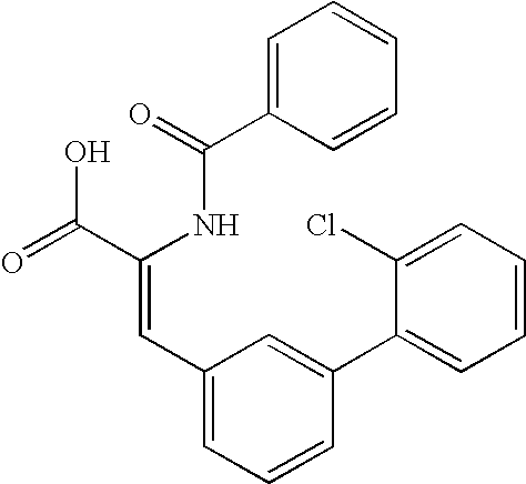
C1=C(C(=O)NC(C(=O)O)=CC2=CC=CC(C3=CC=CC=C3Cl)=C2)C=CC=C1
